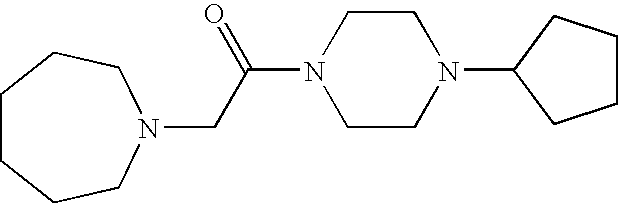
C(C(N1CCN(C2CCCC2)CC1)=O)N1CCCCCC1
